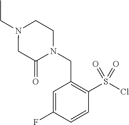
CCN1CC(=O)N(CC2=C(S(Cl)(=O)=O)C=CC(F)=C2)CC1
